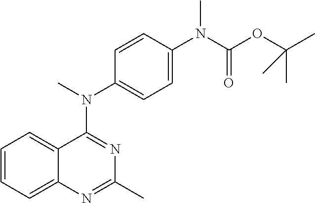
C12=CC=CC=C1C(N(C)C1=CC=C(N(C(OC(C)(C)C)=O)C)C=C1)=NC(C)=N2
